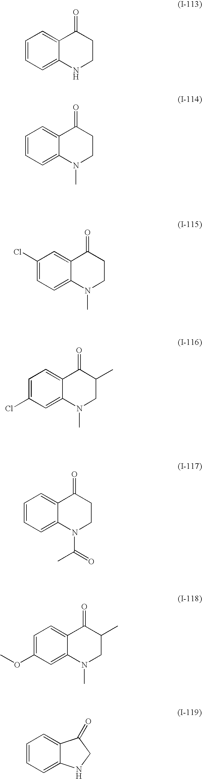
C1=CC=C2C(=C1)C(=O)CCN2.C1=CC=C2C(=C1)C(=O)CCN2C.C1(Cl)=CC=C2C(=C1)C(=O)CCN2C.C1=C(Cl)C=C2C(=C1)C(=O)C(C)CN2C.C1=CC=C2C(=C1)C(=O)CCN2C(=O)C.C1=C(OC)C=C2C(=C1)C(=O)C(C)CN2C.C1=CC=C2C(=C1)C(=O)CN2
